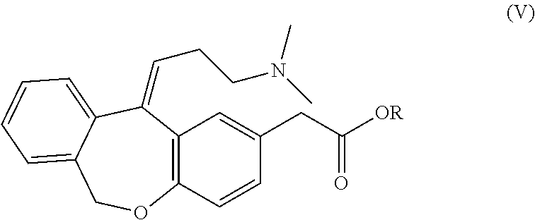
C12=C(C(=CCCN(C)C)C3=CC=CC=C3CO1)C=C(CC([OR])=O)C=C2
